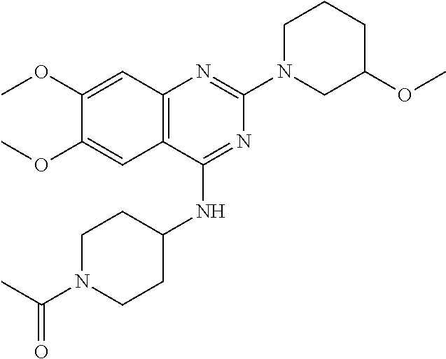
C12=C(C(NC3CCN(C(C)=O)CC3)=NC(N3CC(OC)CCC3)=N1)C=C(OC)C(OC)=C2
